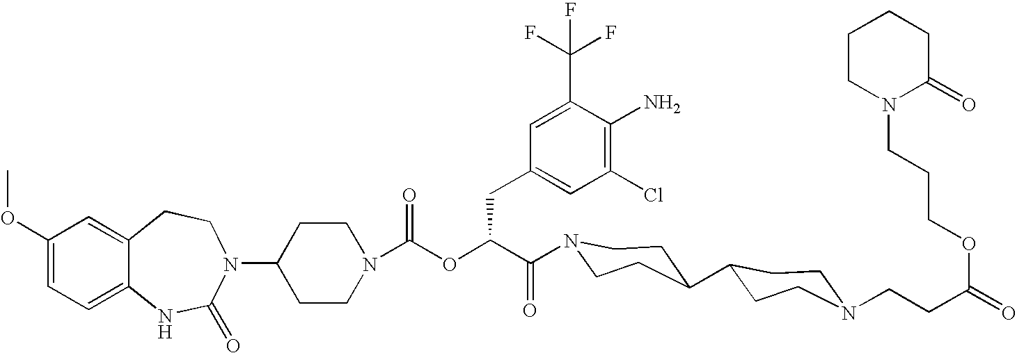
C12=CC(OC)=CC=C1NC(=O)N(C1CCN(C(OC(C(=O)N3CCC(C4CCN(CCC(=O)OCCCN5C(=O)CCCC5)CC4)CC3)CC3=CC(Cl)=C(N)C(C(F)(F)F)=C3)=O)CC1)CC2
